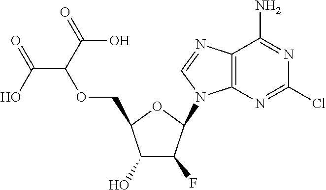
C12=C(N=CN1C1C(F)C(O)C(COC(C(=O)O)C(=O)O)O1)C(N)=NC(Cl)=N2
